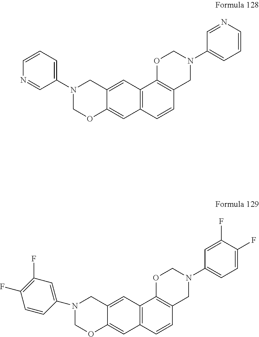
C12=CC3=C(C=C1OCN(C1=CC=CN=C1)C2)C=CC1=C3OCN(C2=CC=CN=C2)C1.C12=CC3=C(C=C1OCN(C1=CC(F)=C(F)C=C1)C2)C=CC1=C3OCN(C2=CC=C(F)C(F)=C2)C1
